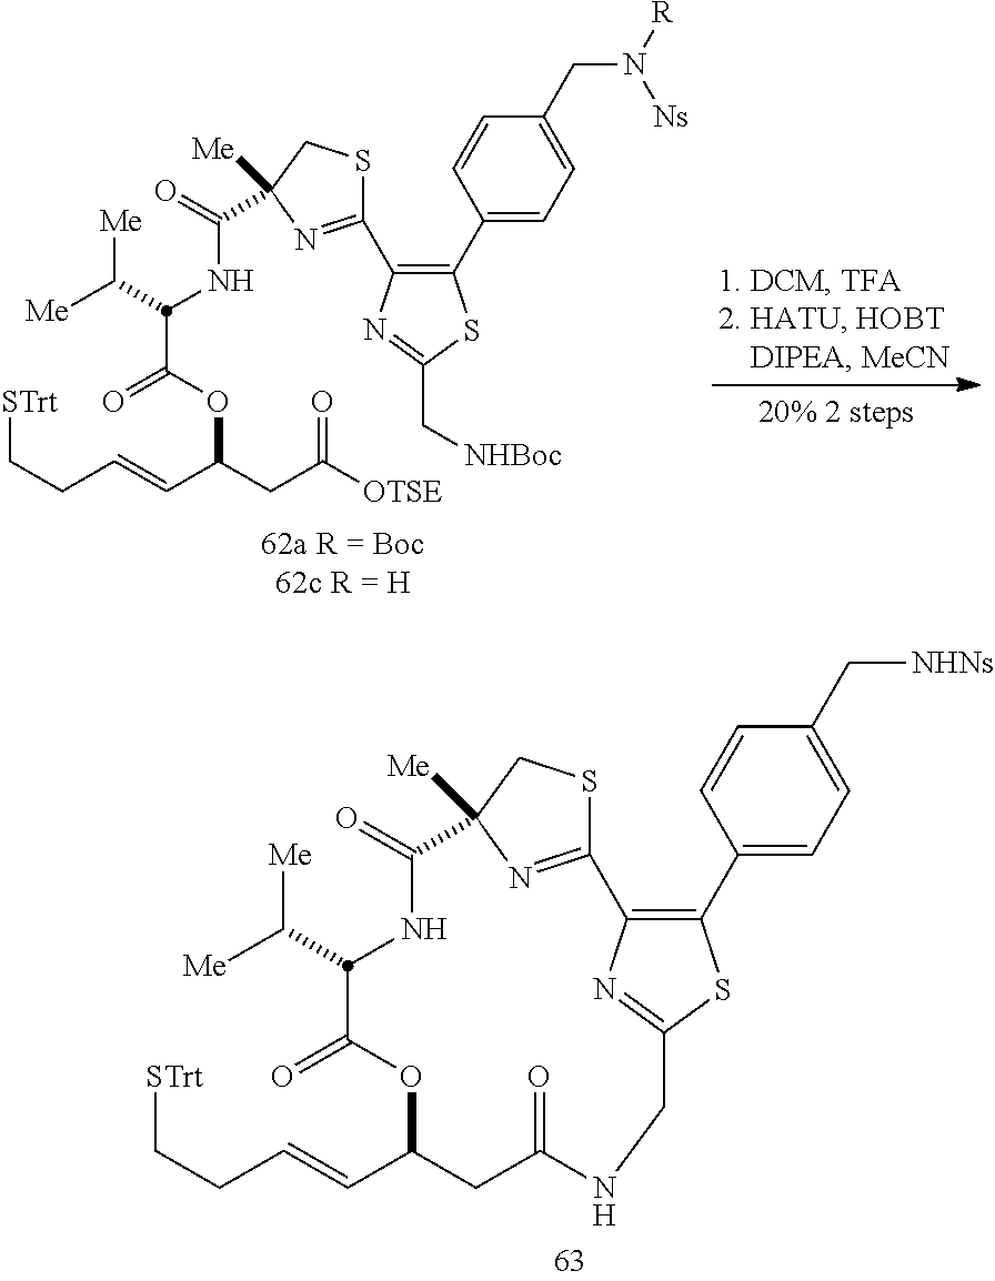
C1(C2=CC=C(CN([R])[Ns])C=C2)=C(C2=NC([Me])(C(=O)NC(C(=O)OC(CC([OTSE])=O)C=CCC[STrt])C([Me])[Me])CS2)N=C(C[NHBoc])S1.C1(C2=CC=C(C[NHNs])C=C2)=C2N=C(S1)CNC(=O)CC(C=CCC[STrt])OC(=O)C(C([Me])[Me])NC(=O)C1([Me])N=C2SC1
